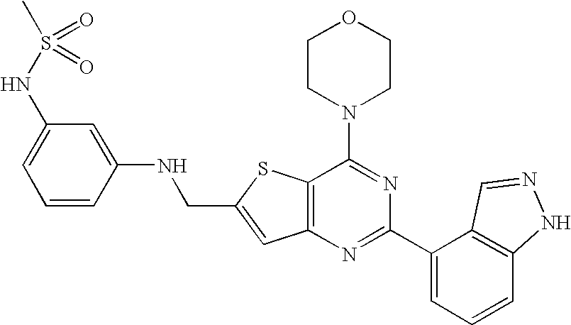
C1CN(C2=NC(C3=CC=CC4=C3C=NN4)=NC3=C2SC(CNC2=CC(NS(C)(=O)=O)=CC=C2)=C3)CCO1
